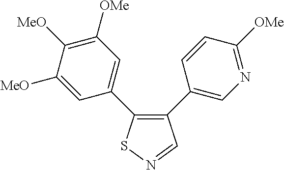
C1([MeO])=CC(C2=C(C3=CN=C([OMe])C=C3)C=NS2)=CC([OMe])=C1[MeO]
